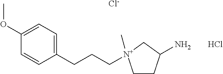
C1(OC)=CC=C(CCC[N+]2(C)CCC(N)C2)C=C1.[Cl-].Cl
